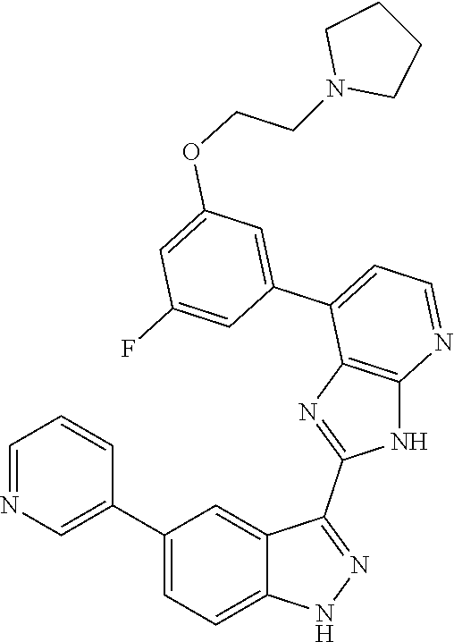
C1=NC=C(C2=CC=C3C(=C2)C(C2=NC4=C(N2)N=CC=C4C2=CC(OCCN4CCCC4)=CC(F)=C2)=NN3)C=C1
